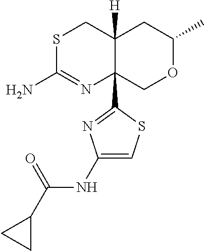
S1C(N)=NC2(C3=NC(NC(=O)C4CC4)=CS3)C([H])(C1)CC(C)OC2
